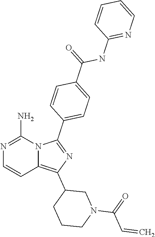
N1=C(N)N2C(=C(C3CCCN(C(=O)C=C)C3)N=C2C2=CC=C(C(NC3=NC=CC=C3)=O)C=C2)C=C1
